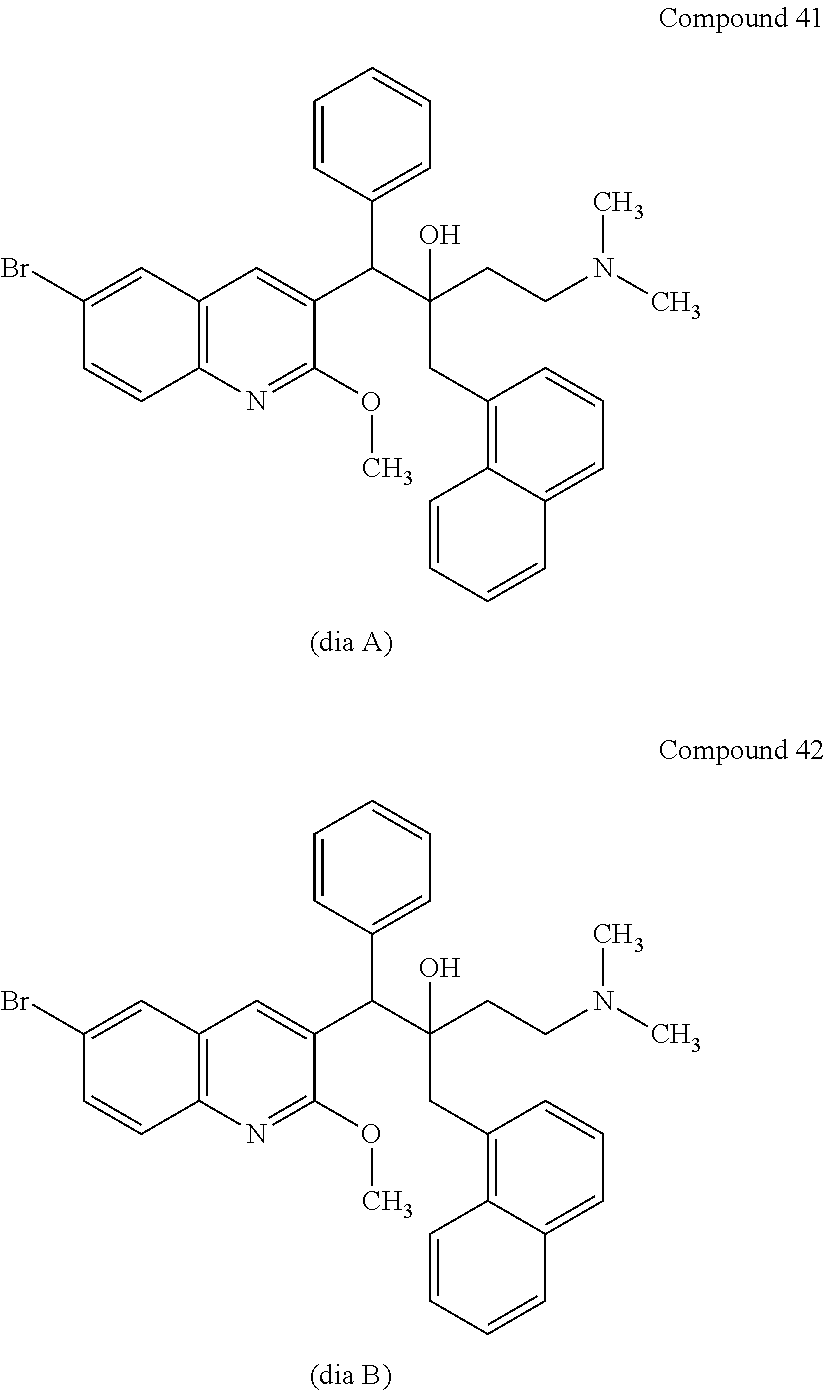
C1(Br)=CC2=C(C=C1)N=C(OC)C(C(C(CCN(C)C)(O)CC1=C3C(=CC=C1)C=CC=C3)C1=CC=CC=C1)=C2.C1(Br)=CC2=C(C=C1)N=C(OC)C(C(C(CCN(C)C)(O)CC1=C3C(=CC=C1)C=CC=C3)C1=CC=CC=C1)=C2
